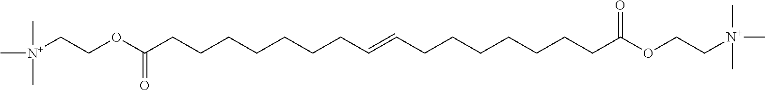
C[N+](CCOC(CCCCCCCC=CCCCCCCCC(OCC[N+](C)(C)C)=O)=O)(C)C
